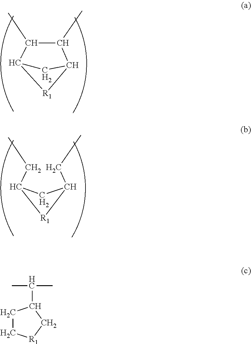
C1(C)C(C)C2[R1]C1C2.C(C1[R1]C(CC)C1)C.C1C[R1]CC1C(C)C
